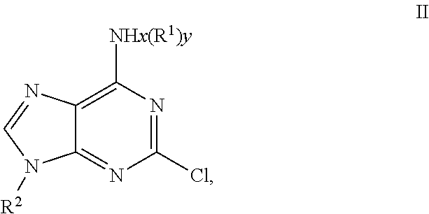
C1(Cl)=NC([NHx(R1)y])=C2C(=N1)N([R2])C=N2
